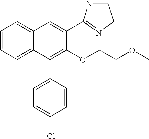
C1=CC=C2C(=C1)C=C(C1=NCCN1)C(OCCOC)=C2C1=CC=C(Cl)C=C1
